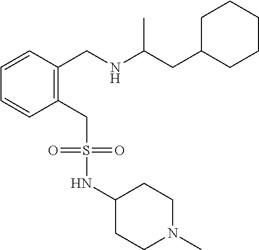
C1=CC=CC(CNC(CC2CCCCC2)C)=C1CS(NC1CCN(C)CC1)(=O)=O
